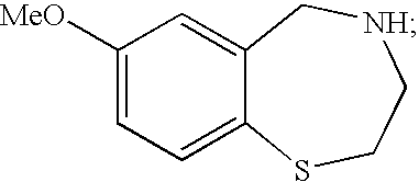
C1([MeO])=CC=C2C(=C1)C[NH]CCS2
